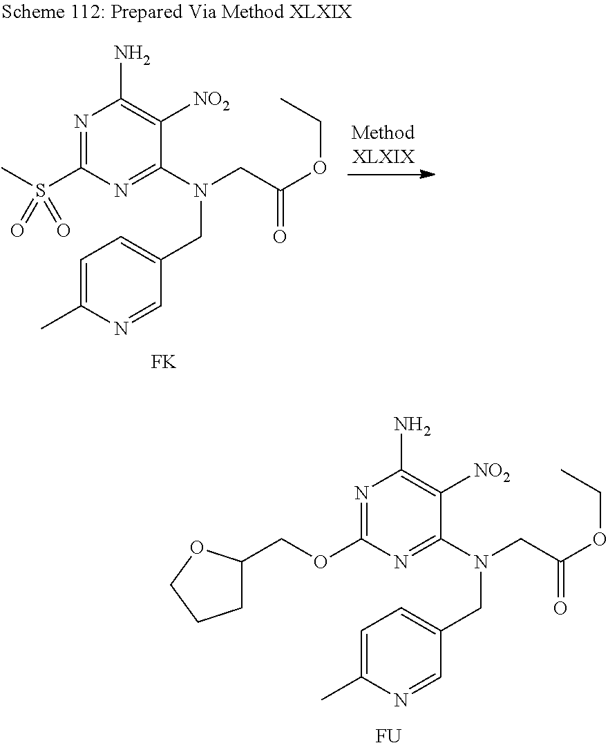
[FK].N1=C(S(C)(=O)=O)N=C(N(CC(OCC)=O)CC2=CC=C(C)N=C2)C([NO2])=C1N.[FU].N1=C(OCC2CCCO2)N=C(N(CC(OCC)=O)CC2=CC=C(C)N=C2)C([NO2])=C1N
